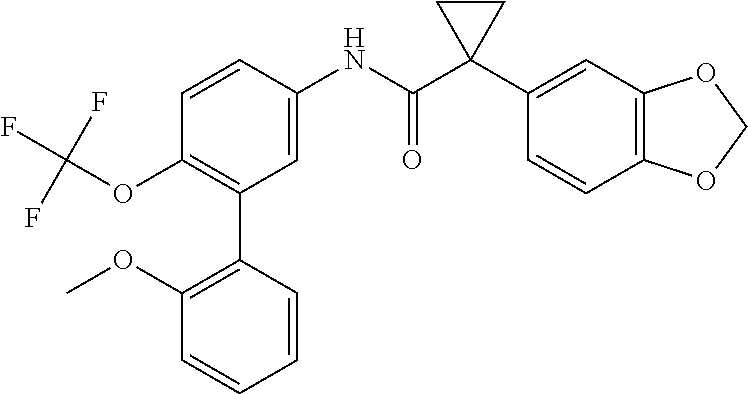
C1=C(NC(C2(C3=CC4=C(C=C3)OCO4)CC2)=O)C=CC(OC(F)(F)F)=C1C1=C(OC)C=CC=C1
